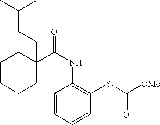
C1C(C(NC2=C(SC([OMe])=O)C=CC=C2)=O)(CCC(C)C)CCCC1
